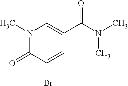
N1(C)C(=O)C(Br)=CC(C(=O)N(C)C)=C1
